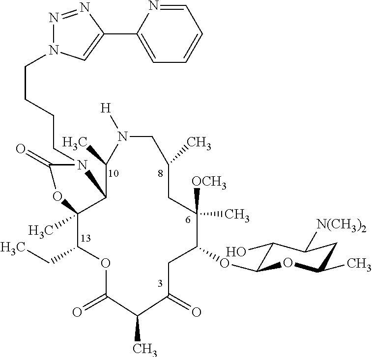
C(CCCN1C(=O)OC2(C)C(CC)OC(=O)C(C)C(=O)CC(OC3C(O)C([N(CH3)2])CC(C)O3)C([OCH3])(C)CC(C)CN([H])C(C)C12)N1N=NC(C2=CC=CC=N2)=C1
